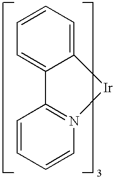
C1=CC=CN2=C1C1=CC=CC=C1[Ir]2
